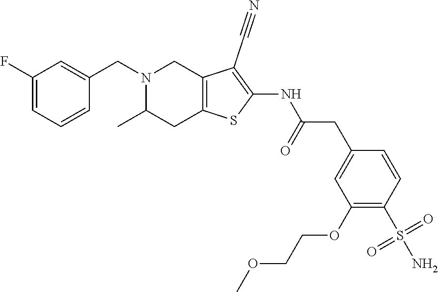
C1=C(F)C=C(CN2CC3=C(SC(NC(CC4=CC(OCCOC)=C(S(N)(=O)=O)C=C4)=O)=C3C#N)CC2C)C=C1
